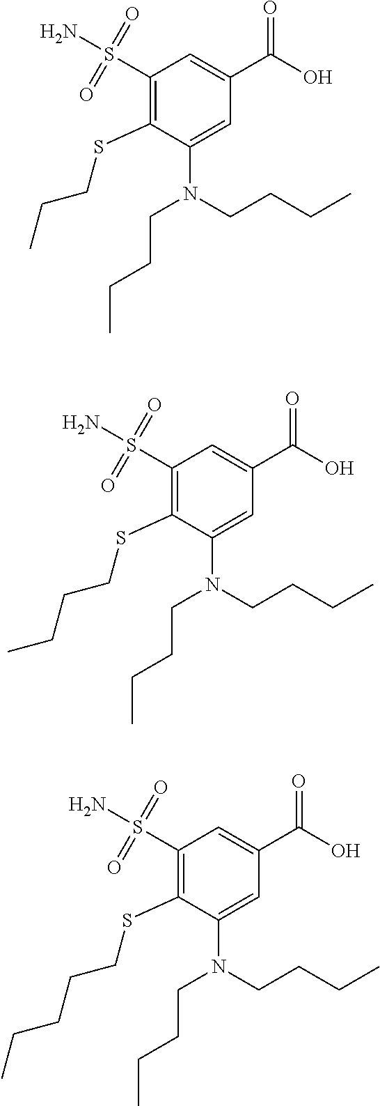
C1(S(N)(=O)=O)=C(SCCC)C(N(CCCC)CCCC)=CC(C(O)=O)=C1.C1(S(N)(=O)=O)=C(SCCCC)C(N(CCCC)CCCC)=CC(C(O)=O)=C1.C1(S(N)(=O)=O)=C(SCCCCC)C(N(CCCC)CCCC)=CC(C(O)=O)=C1
